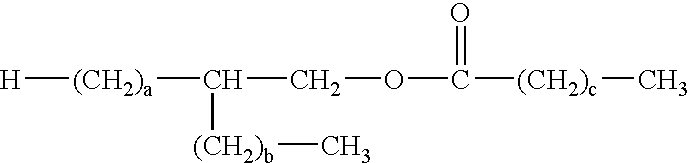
[H][(CH2)a]C([(CH2)b]C)COC(=O)[(CH2)c]C
